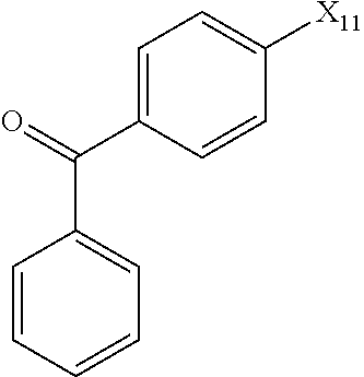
C1=C(C(=O)C2=CC=CC=C2)C=CC([X11])=C1
